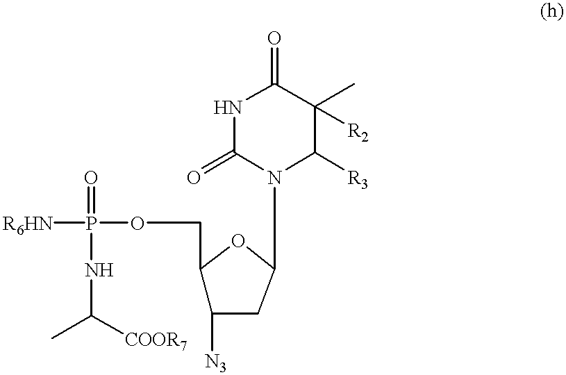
[R6HN]P(OCC1C([N3])CC(N2C([R3])C(C)([R2])C(=O)NC2=O)O1)(=O)NC([COOR7])C
